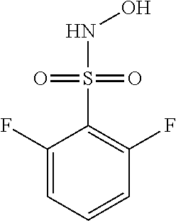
C1(F)=CC=CC(F)=C1S(=O)(=O)NO
